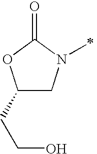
C1(CCO)CN(C)C(=O)O1
